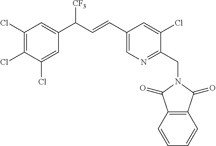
C1(C=CC([CF3])C2=CC(Cl)=C(Cl)C(Cl)=C2)=CN=C(CN2C(=O)C3=C(C2=O)C=CC=C3)C(Cl)=C1
